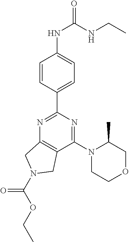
N1=C(C2=CC=C(NC(=O)NCC)C=C2)N=C(N2CCOCC2C)C2=C1CN(C(OCC)=O)C2
